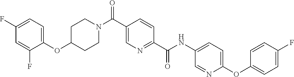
N(C(C1=NC=C(C(=O)N2CCC(OC3=CC=C(F)C=C3F)CC2)C=C1)=O)C1=CC=C(OC2=CC=C(F)C=C2)N=C1
